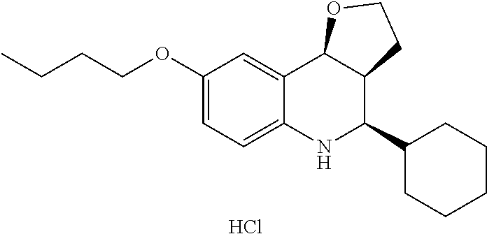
C12=CC(OCCCC)=CC=C1NC(C1CCCCC1)C1C2OCC1.Cl
